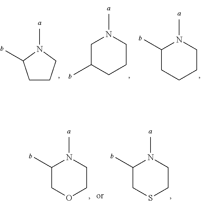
C1CCN(C)C1C.C1C(C)CCCN1C.C1(C)CCCCN1C.C1(C)CSCCN1C.C1(C)COCCN1C
